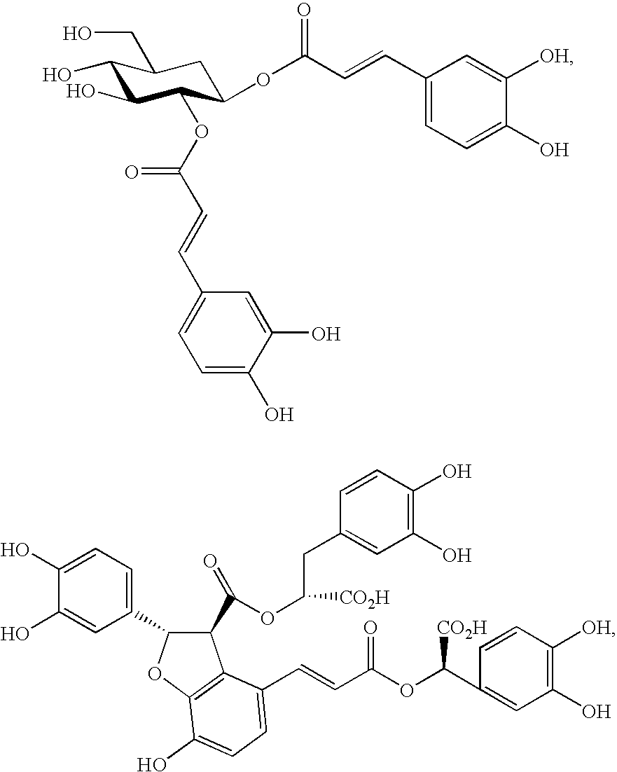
C1(O)C(O)C(OC(C=CC2=CC=C(O)C(O)=C2)=O)C(OC(C=CC2=CC=C(O)C([OH])=C2)=O)CC1CO.C1(O)=CC=C(C2C(C(=O)OC(CC3=CC(O)=C(O)C=C3)[CO2H])C3=C(O2)C(O)=CC=C3C=CC(OC(C2=CC(O)=C([OH])C=C2)[CO2H])=O)C=C1O
